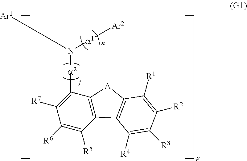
C1([R7])=C([a2]N([a1][Ar2])[Ar1])C2=C(C([R5])=C1[R6])C1=C([A]2)C([R1])=C([R2])C([R3])=C1[R4]
